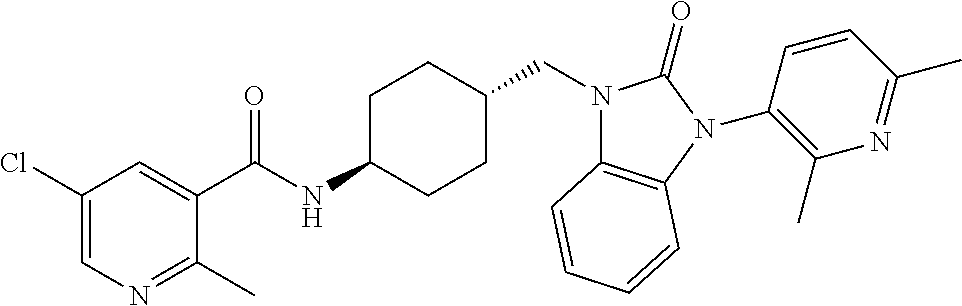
C1(Cl)=CN=C(C)C(C(NC2CCC(CN3C4=C(N(C5=C(C)N=C(C)C=C5)C3=O)C=CC=C4)CC2)=O)=C1
